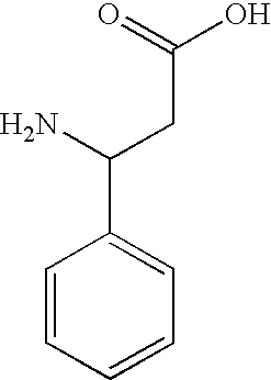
C(C(=O)O)C(N)C1=CC=CC=C1
